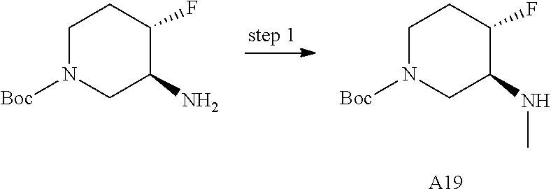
C1(N)CN([Boc])CCC1F.CNC1CN([Boc])CCC1F.[A19]
